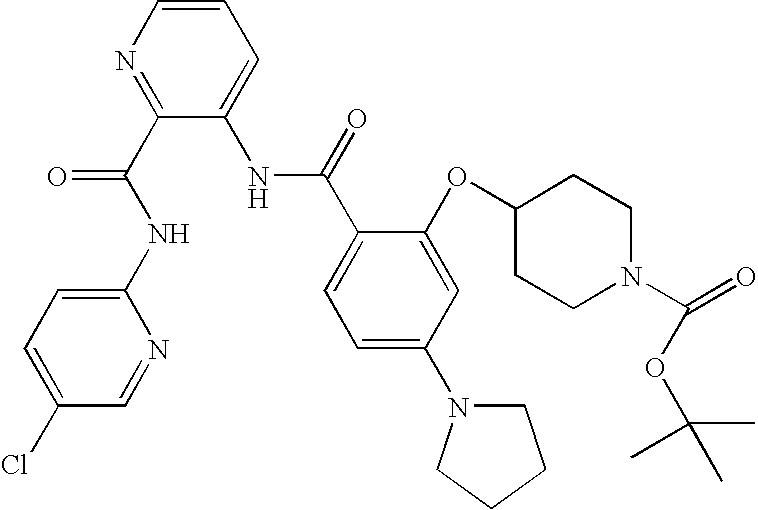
C(C1=CC=C(N2CCCC2)C=C1OC1CCN(C(=O)OC(C)(C)C)CC1)(=O)NC1=CC=CN=C1C(NC1=CC=C(Cl)C=N1)=O
